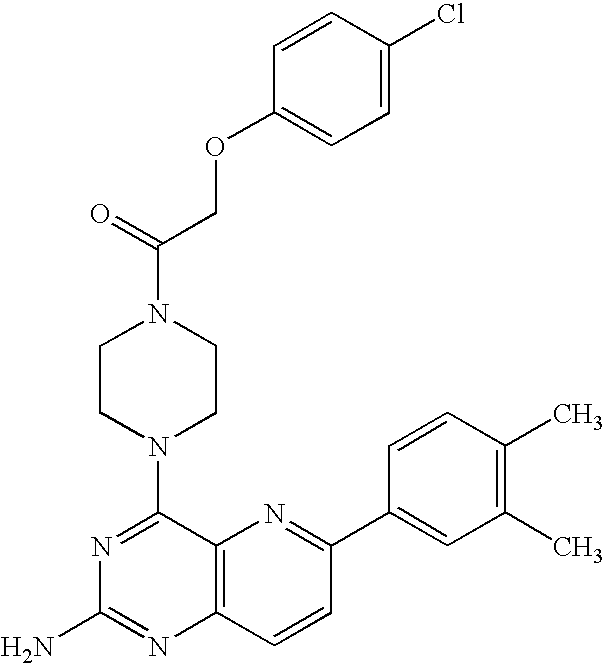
N1=C(N2CCN(C(=O)COC3=CC=C(Cl)C=C3)CC2)C2=C(N=C1N)C=CC(C1=CC(C)=C(C)C=C1)=N2
